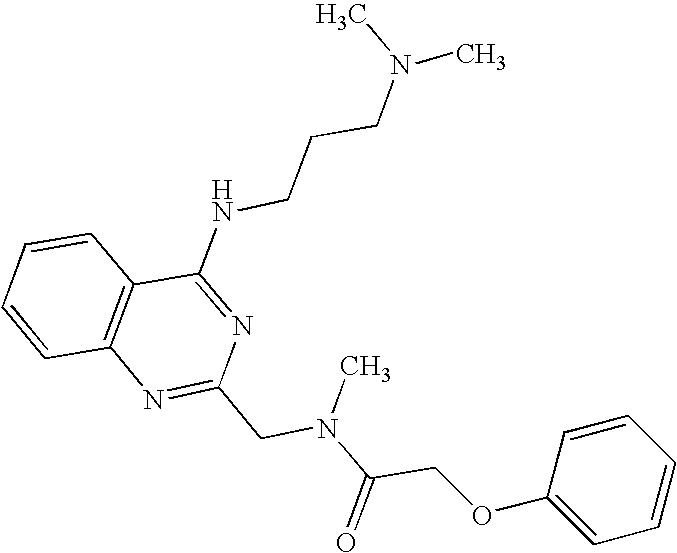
C1=CC2=C(C=C1)C(NCCCN(C)C)=NC(CN(C(COC1=CC=CC=C1)=O)C)=N2
